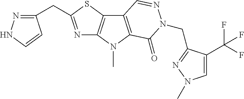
N1=C(CC2=NNC=C2)SC2=C1N(C)C1=C2C=NN(CC2=NN(C)C=C2C(F)(F)F)C1=O
